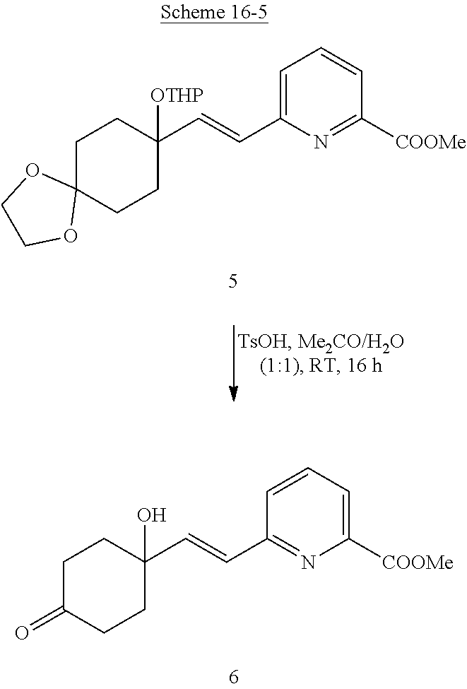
C1C2(CCC([OTHP])(C=CC3=CC=CC([COOMe])=N3)C1)OCCO2.C1C(=O)CCC(O)(C=CC2=NC([COOMe])=CC=C2)C1
